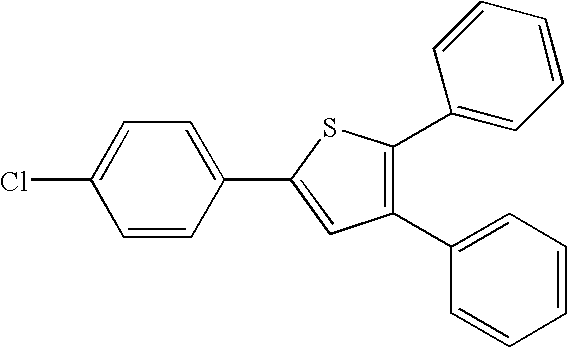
C1=CC(C2=CC(C3=CC=CC=C3)=C(C3=CC=CC=C3)S2)=CC=C1Cl
